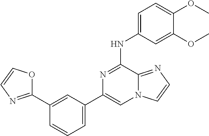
C1(C2=NC=CO2)=CC(C2=CN3C(=NC=C3)C(NC3=CC=C(OC)C(OC)=C3)=N2)=CC=C1
